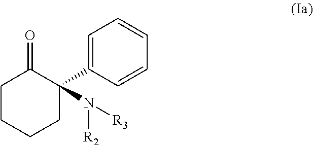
C1CCCC(C2=CC=CC=C2)(N([R2])[R3])C1=O
